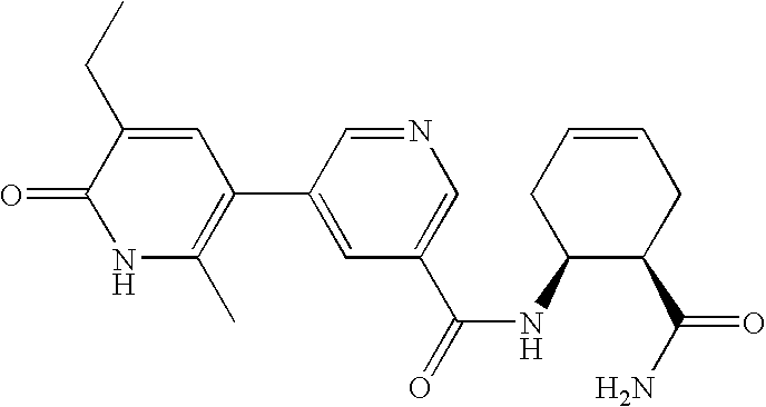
N1C(C)=C(C2=CC(C(NC3C(C(=O)N)CC=CC3)=O)=CN=C2)C=C(CC)C1=O
